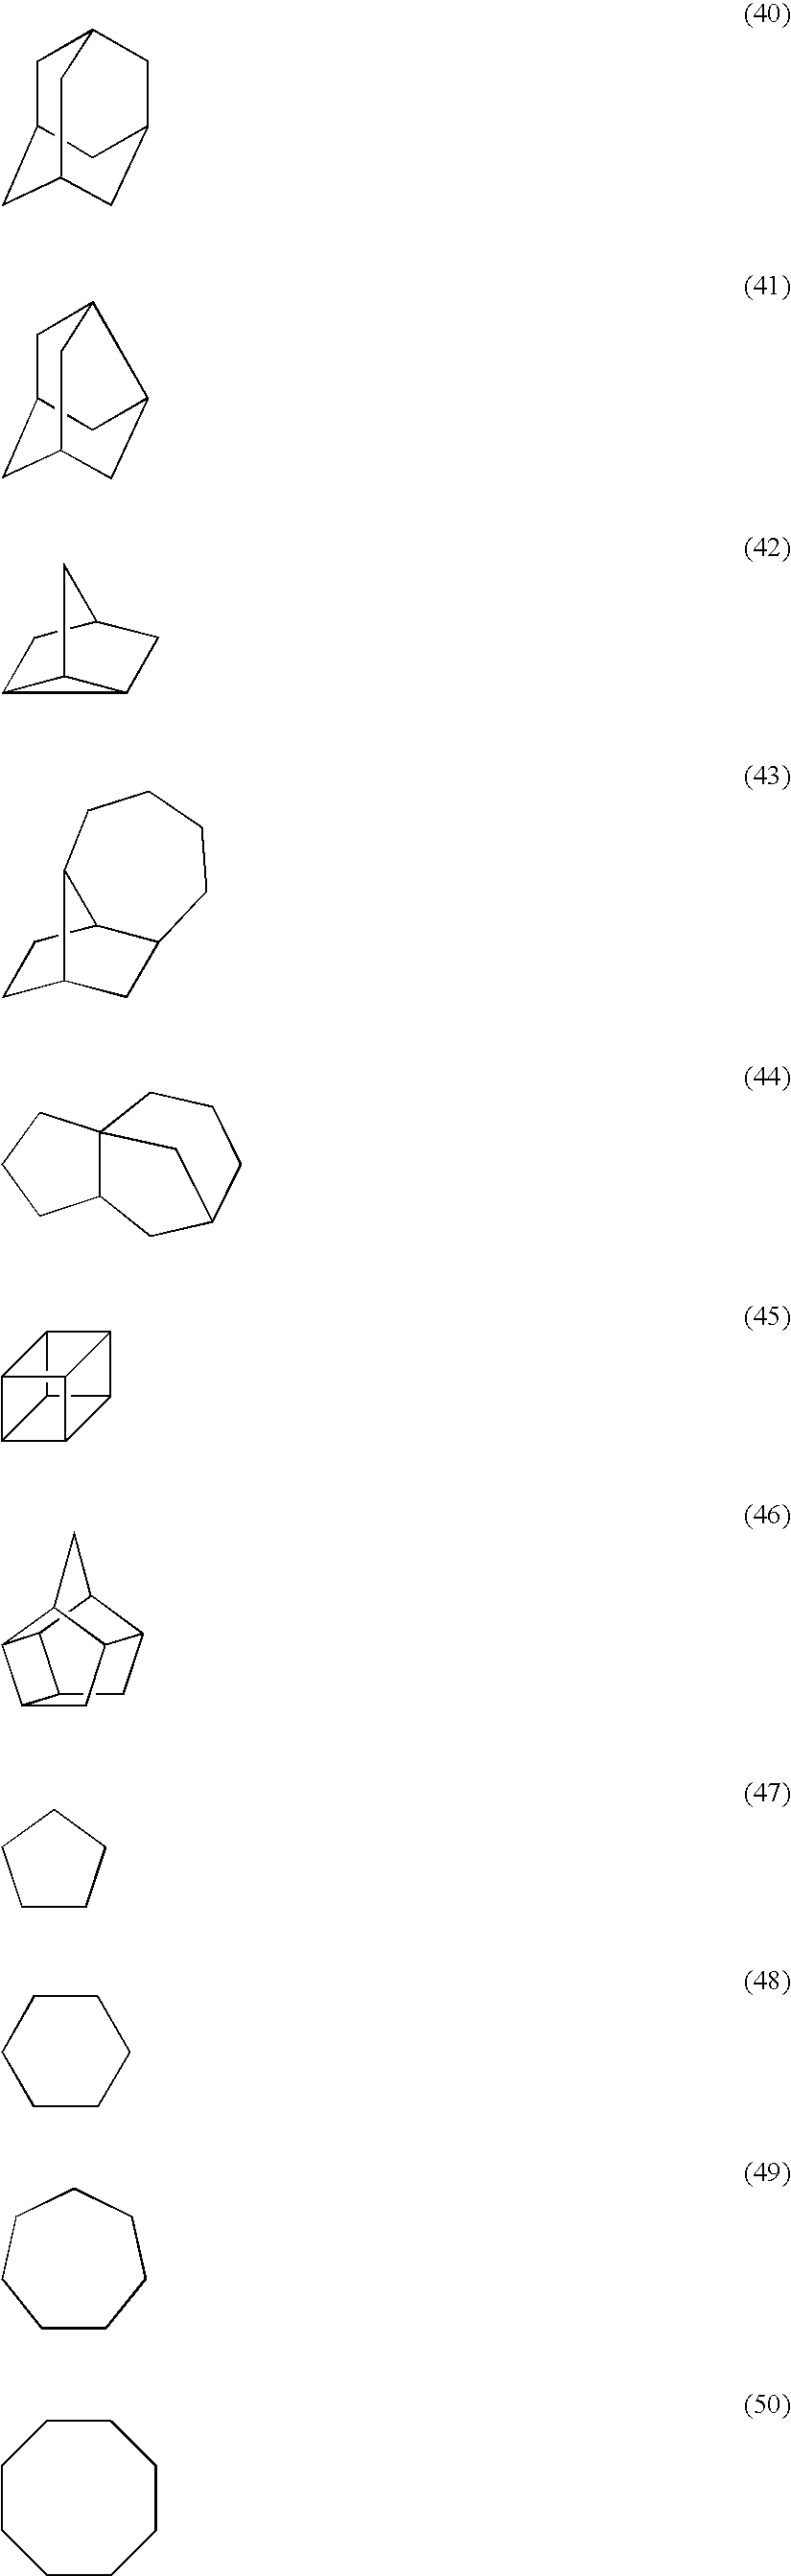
C12C3C4C5C(C14)C2C53.C1C2CC3CC(CC1C3)C2.C1C2CC3CC(C1C3)C2.C12C3C1CC(C2)C3.C1C2CC3C(C1)C2CCCC3.C12C3(CCC1)CCCC(C2)C3.C12CC3C4C1C1C2CC3C1C4.C1CCCCC1.C1CCCCCC1.C1CCCCCCC1.C1CCCC1
